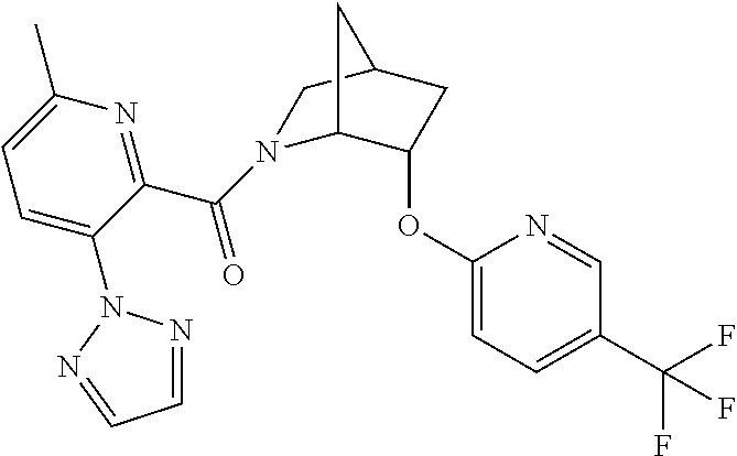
N1(C(C2=NC(C)=CC=C2N2N=CC=N2)=O)C2C(OC3=CC=C(C(F)(F)F)C=N3)CC(C1)C2
